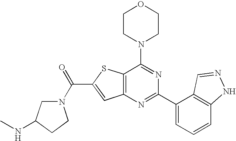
C1CN(C2=NC(C3=CC=CC4=C3C=NN4)=NC3=C2SC(C(=O)N2CC(NC)CC2)=C3)CCO1
